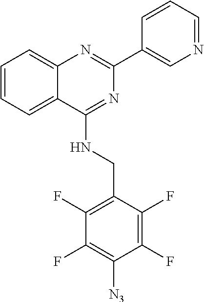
C1(C2=CN=CC=C2)=NC2=CC=CC=C2C(NCC2=C(F)C(F)=C([N3])C(F)=C2F)=N1
